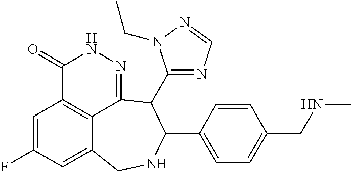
C1=C(F)C=C2C3=C1C(=O)NN=C3C(C1=NC=NN1CC)C(C1=CC=C(CNC)C=C1)NC2
